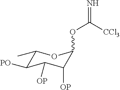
O(C([CCl3])=N)C1OC(C)C([PO])C([OP])C1[OP]
